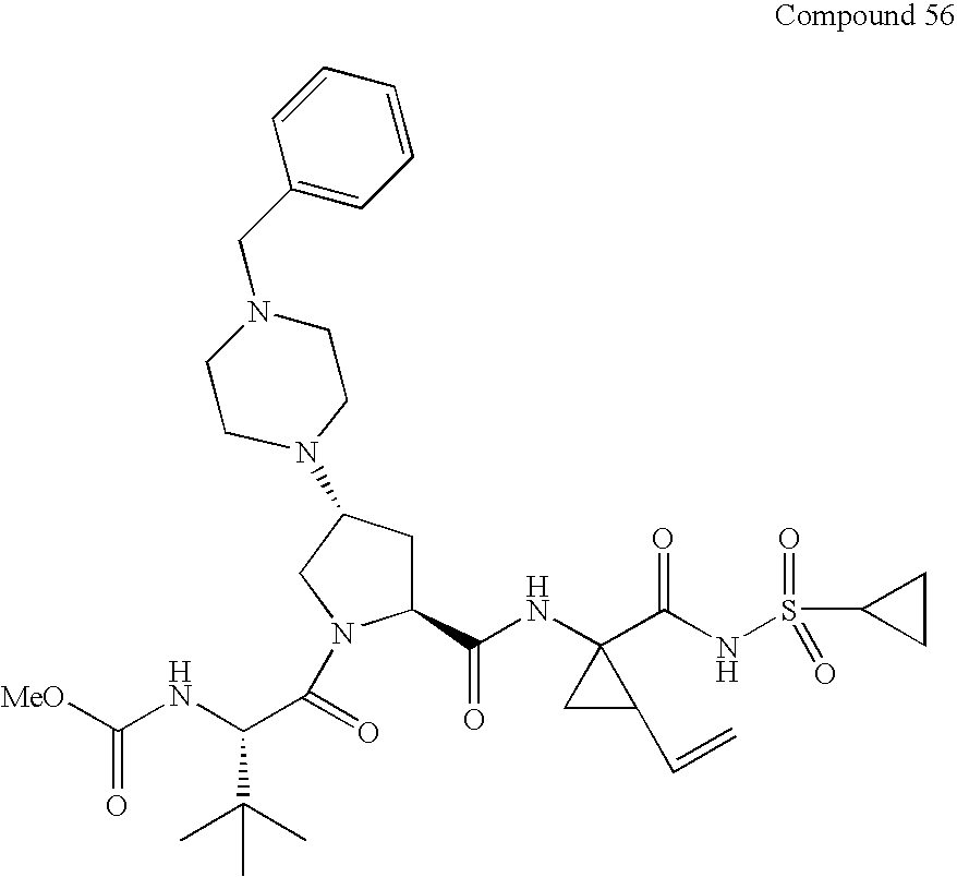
C1(C(NC2(C(NS(C3CC3)(=O)=O)=O)CC2C=C)=O)CC(N2CCN(CC3=CC=CC=C3)CC2)CN1C(=O)C(NC([MeO])=O)C(C)(C)C
